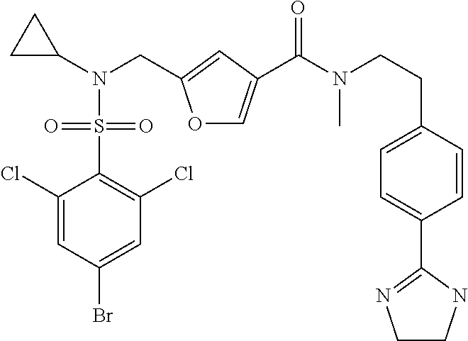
C1(Cl)=CC(Br)=CC(Cl)=C1S(N(C1CC1)CC1=CC(C(N(CCC2=CC=C(C3=NCCN3)C=C2)C)=O)=CO1)(=O)=O
